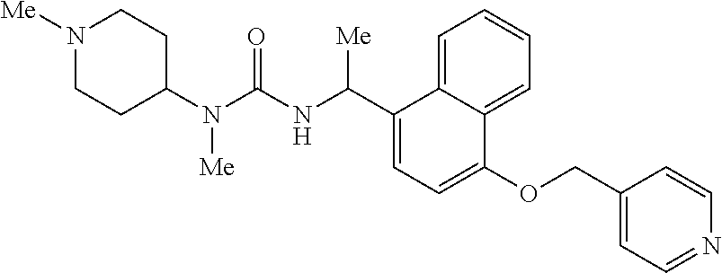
N1([Me])CCC(N(C(=O)NC(C2=CC=C(OCC3=CC=NC=C3)C3=CC=CC=C23)[Me])[Me])CC1
